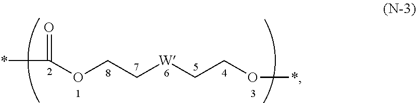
*C(=O)OCC[W]CCO*
